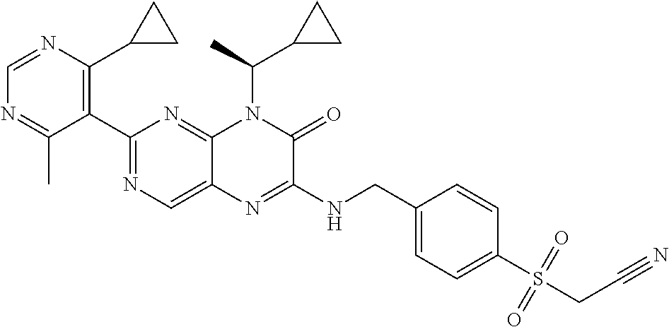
C1(C2=NC=C3C(=N2)N(C(C2CC2)C)C(=O)C(NCC2=CC=C(S(CC#N)(=O)=O)C=C2)=N3)=C(C2CC2)N=CN=C1C
